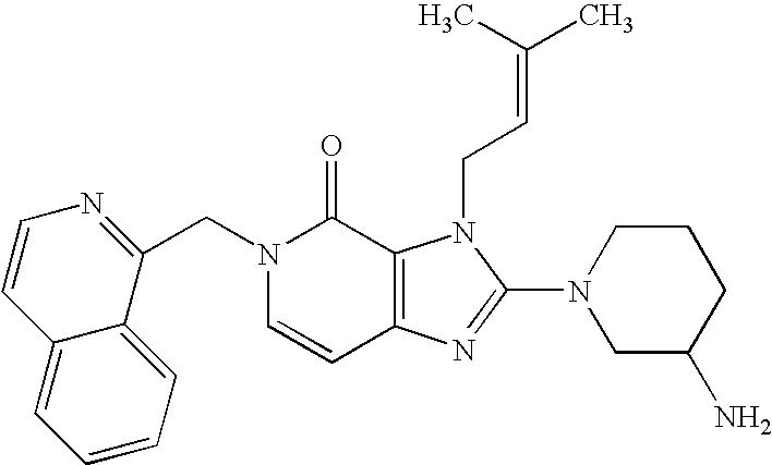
C(N1C=CC2=C(C1=O)N(CC=C(C)C)C(N1CC(N)CCC1)=N2)C1=NC=CC2=CC=CC=C12
